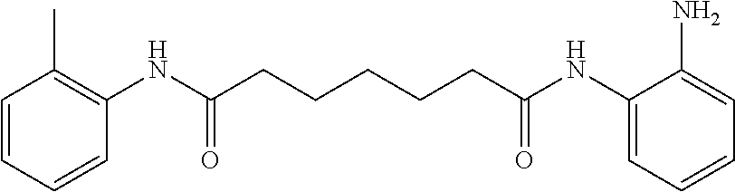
C1=CC=CC(NC(CCCCCC(NC2=CC=CC=C2N)=O)=O)=C1C
